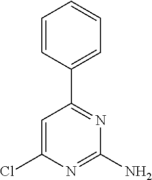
C1=C(Cl)N=C(N)N=C1C1=CC=CC=C1
